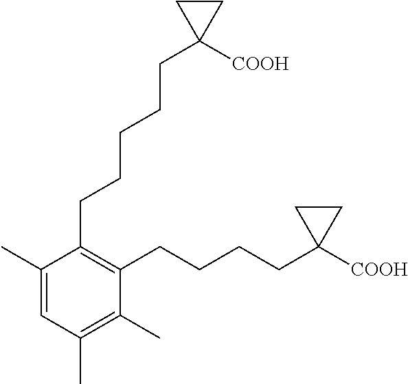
C1(C)=CC(C)=C(C)C(CCCCC2([COOH])CC2)=C1CCCCCC1([COOH])CC1
